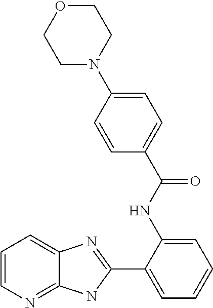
C1=CN=C2C(=C1)N=C(C1=CC=CC=C1NC(C1=CC=C(N3CCOCC3)C=C1)=O)N2
